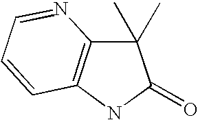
C1(C)(C)C2=C(NC1=O)C=CC=N2
